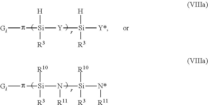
[Gi]p[Si](N([Si]([N*][R11])([R10])[R3])[R11])([R10])[R3].[Gi]p[Si]([Y][Si]([Y*])([H])[R3])([H])[R3]
